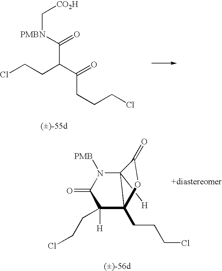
C12([H])C(CCCCl)(C(CCCl)([H])C(=O)N1[PMB])OC2=O.C(C(C([PMBN]C[CO2H])=O)C(=O)CCCCl)CCl
